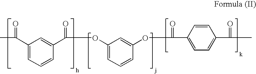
C1(C(=O)C)=CC=CC(C(=O)OC2=CC=CC(OC(=O)C3=CC=C(C(=O)C)C=C3)=C2)=C1
